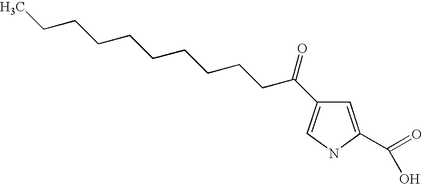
C1=C(C(=O)O)NC=C1C(=O)CCCCCCCCCC
